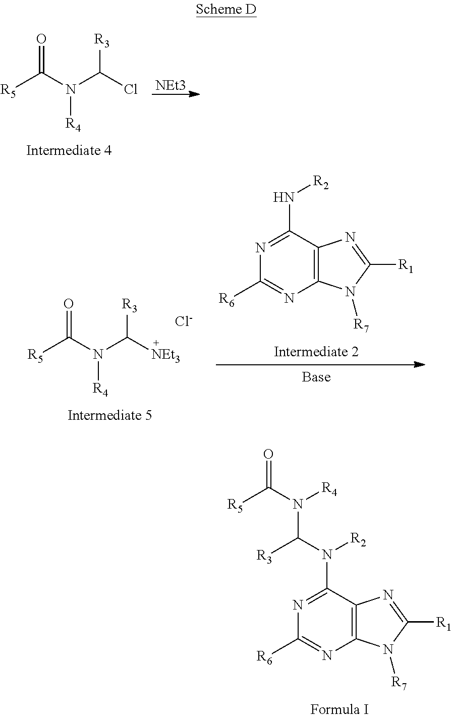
[R5]C(N(C(Cl)[R3])[R4])=O.[NEt3].[R5]C(N(C([NEt3])[R3])[R4])=O.[Cl-].C12=C(C(N[R2])=NC([R6])=N1)N=C([R1])N2[R7].C12=C(C(N([R2])C([R3])N(C([R5])=O)[R4])=NC([R6])=N1)N=C([R1])N2[R7]
